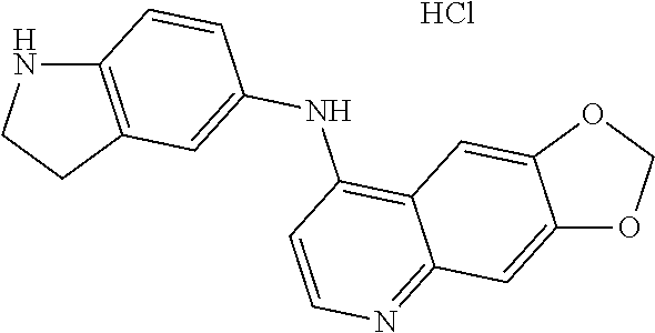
C12=C(CCN1)C=C(NC1=C3C(=NC=C1)C=C1C(=C3)OCO1)C=C2.Cl
